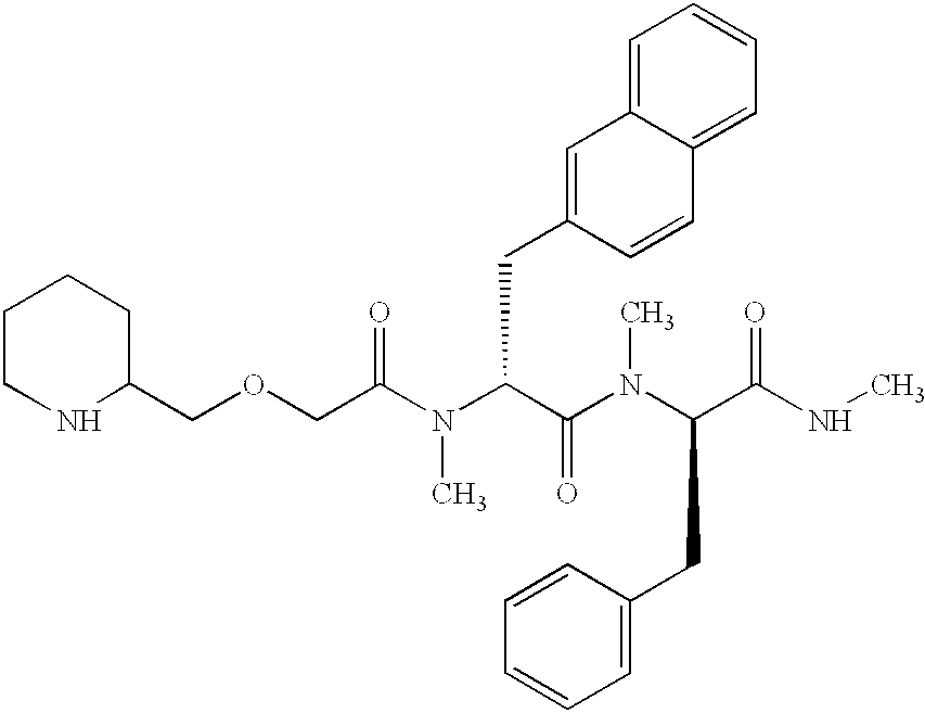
C1(COCC(N(C(C(N(C(C(NC)=O)CC2=CC=CC=C2)C)=O)CC2=CC3=CC=CC=C3C=C2)C)=O)CCCCN1
